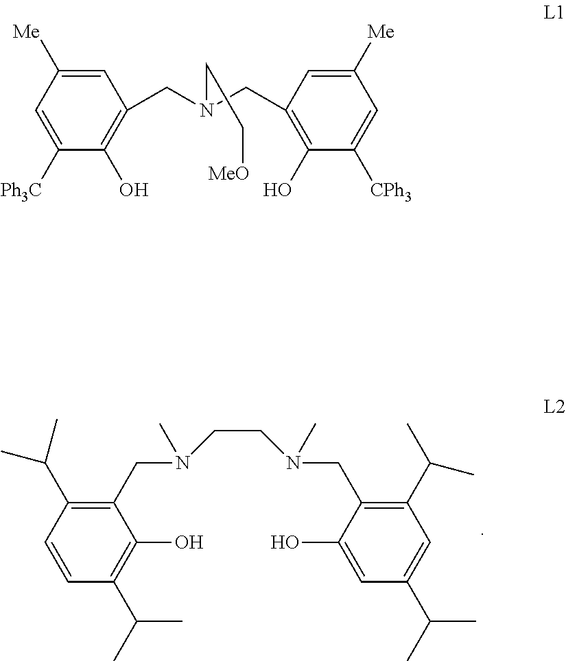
CC(C)C1=C(CN(C)CCN(CC2=C(C(C)C)C=C(C(C)C)C=C2O)C)C(O)=C(C(C)C)C=C1.C1([Me])=CC(CN(CC2=C(O)C([CPh3])=CC([Me])=C2)CC[MeO])=C(O)C([Ph3C])=C1
